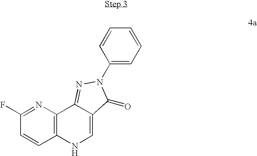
C1(F)=NC2=C(C=C1)NC=C1C2=NN(C2=CC=CC=C2)C1=O
